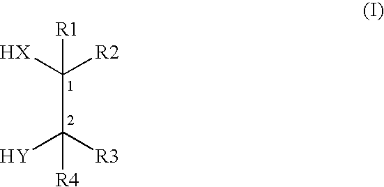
C(C([R3])([Y])[R4])([HX])([R2])[R1]
